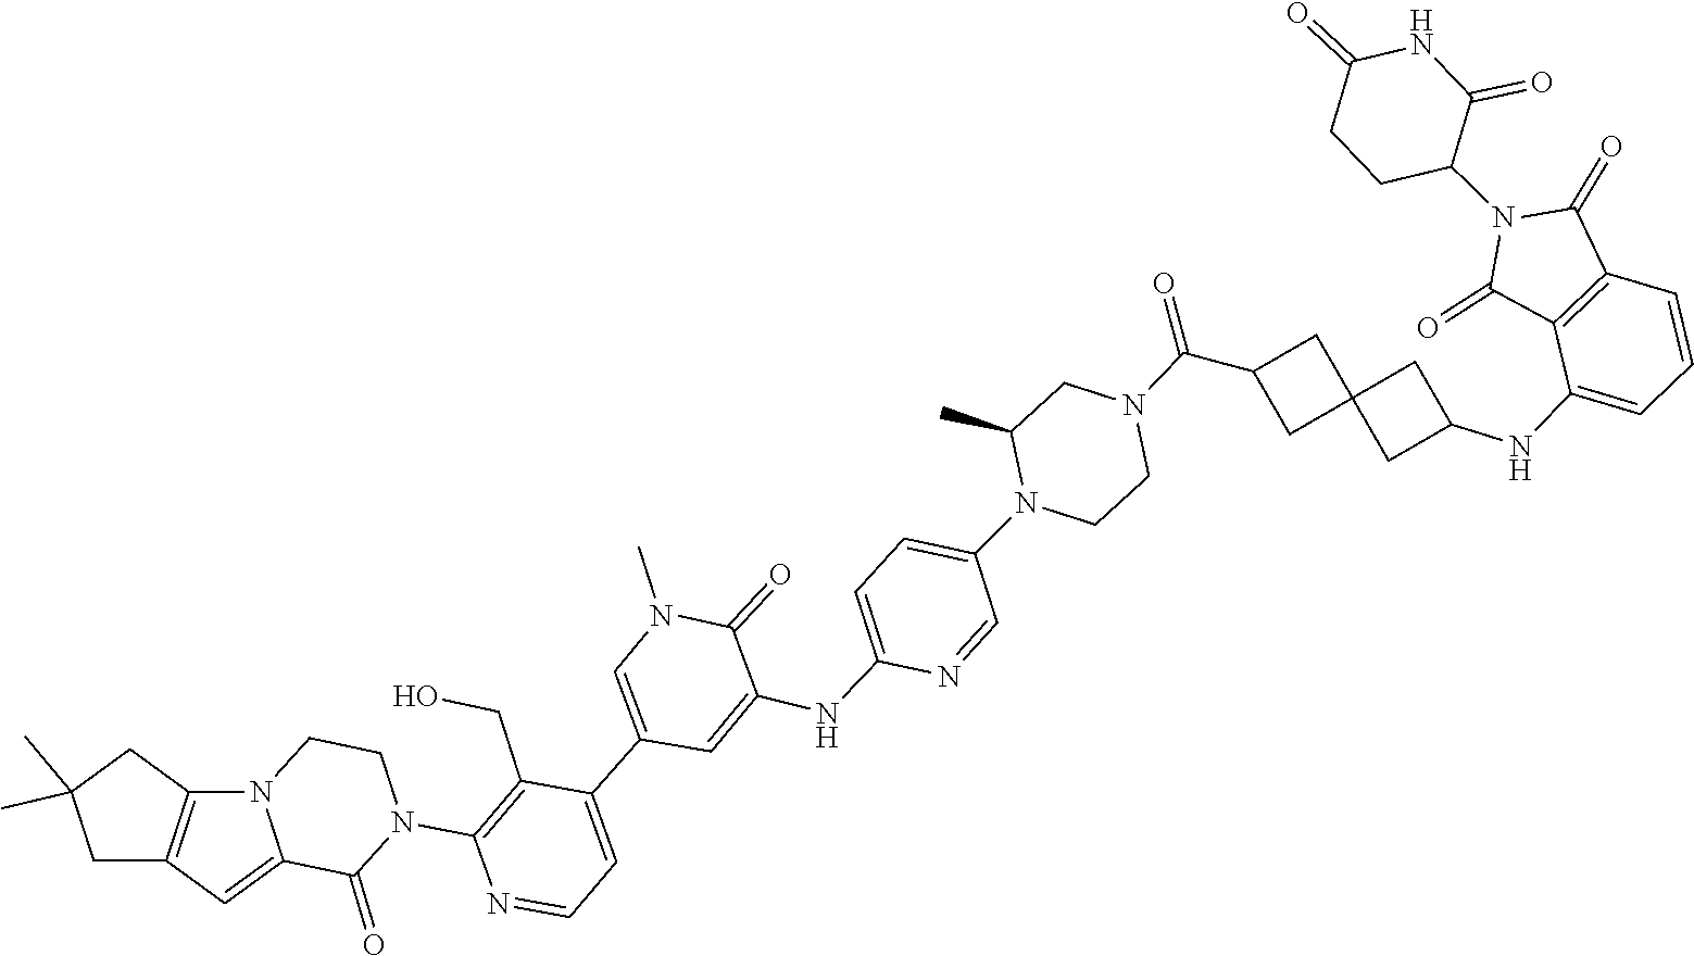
C12=C(CC(C)(C)C1)N1C(=C2)C(=O)N(C2=C(CO)C(C3=CN(C)C(=O)C(NC4=CC=C(N5CCN(C(C6CC7(C6)CC(NC6=CC=CC8=C6C(=O)N(C6CCC(=O)NC6=O)C8=O)C7)=O)CC5C)C=N4)=C3)=CC=N2)CC1
